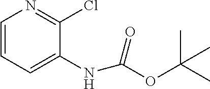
C1=CC=C(NC(OC(C)(C)C)=O)C(Cl)=N1
